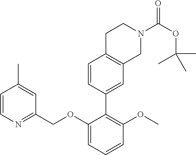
C1=CN=C(COC2=CC=CC(OC)=C2C2=CC3=C(C=C2)CCN(C(OC(C)(C)C)=O)C3)C=C1C
